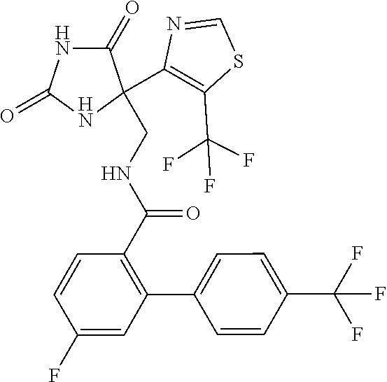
C1=CC(F)=CC(C2=CC=C(C(F)(F)F)C=C2)=C1C(=O)NCC1(C2=C(C(F)(F)F)SC=N2)C(=O)NC(=O)N1
